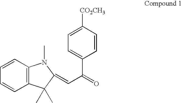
C1=CC=CC2=C1C(C)(C)C(=CC(=O)C1=CC=C([CO2CH3])C=C1)N2C
